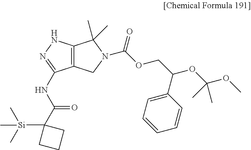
C12=C(CN(C(OCC(OC(OC)(C)C)C3=CC=CC=C3)=O)C1(C)C)C(NC(C1([Si](C)(C)C)CCC1)=O)=NN2
